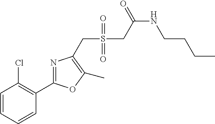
C1=CC=CC(C2=NC(CS(=O)(=O)CC(NCCCC)=O)=C(C)O2)=C1Cl
